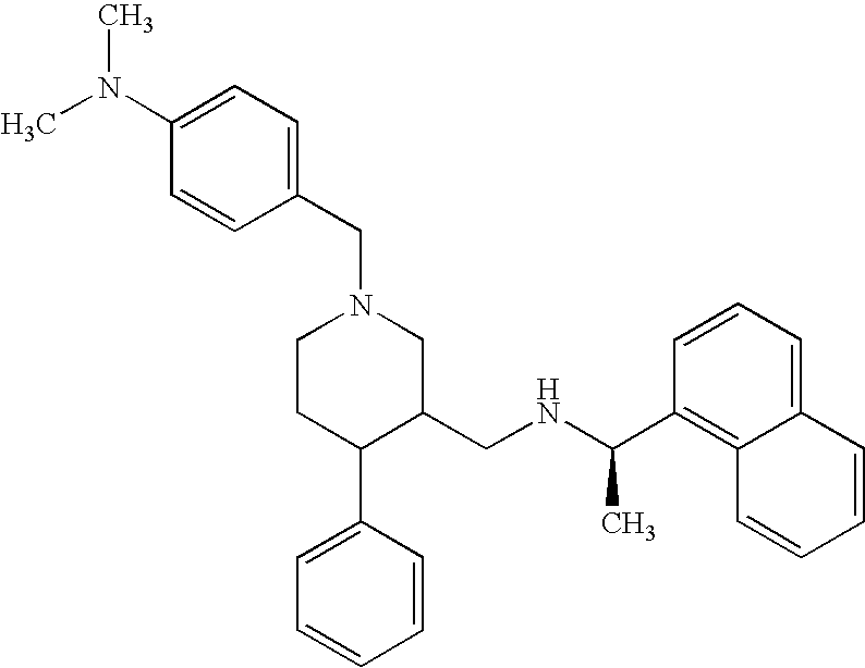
C1CC(C2=CC=CC=C2)C(CNC(C2=C3C(=CC=C2)C=CC=C3)C)CN1CC1=CC=C(N(C)C)C=C1
